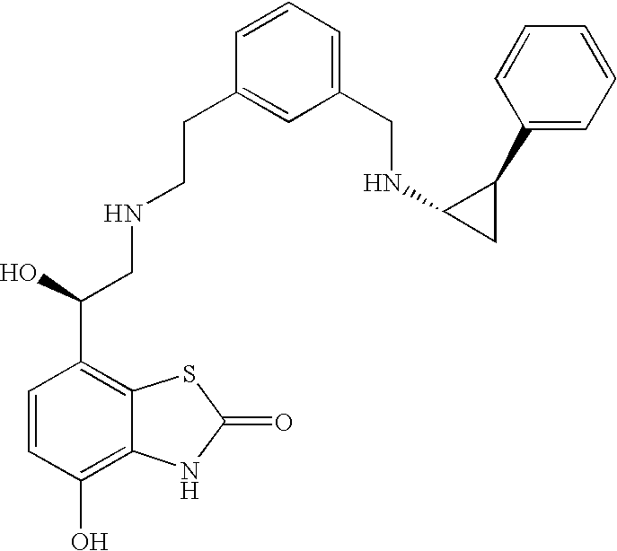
C1(CNC2CC2C2=CC=CC=C2)=CC=CC(CCNCC(C2=C3C(=C(O)C=C2)NC(=O)S3)O)=C1
